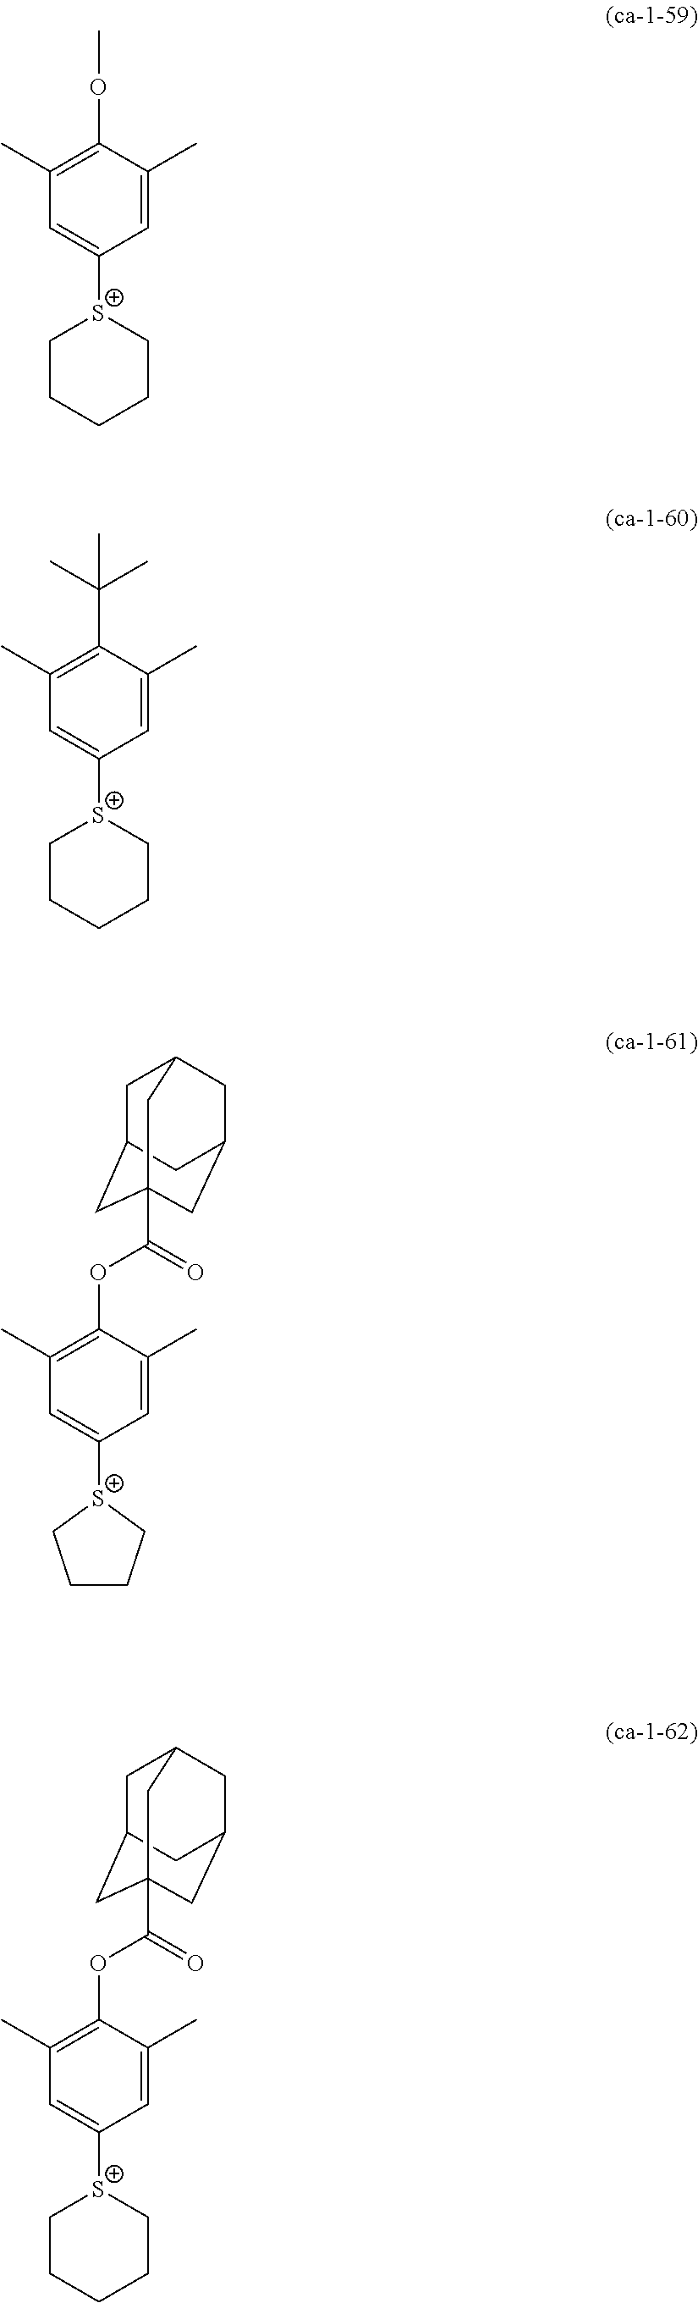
C1(C)=C(OC)C(C)=CC([S+]2CCCCC2)=C1.C1(C)=C(C(C)(C)C)C(C)=CC([S+]2CCCCC2)=C1.C1(C)=C(OC(=O)C23CC4CC(CC(C2)C4)C3)C(C)=CC([S+]2CCCCC2)=C1.C1(C)=C(OC(=O)C23CC4CC(CC(C2)C4)C3)C(C)=CC([S+]2CCCC2)=C1
